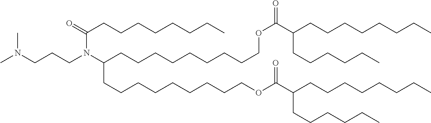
N(CCCN(C(CCCCCCCCCOC(C(CCCCCC)CCCCCCCC)=O)CCCCCCCCCOC(C(CCCCCCCC)CCCCCC)=O)C(=O)CCCCCCCC)(C)C
